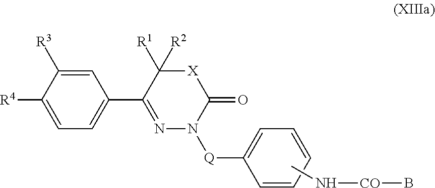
C1=C([R3])C([R4])=CC=C1C1=NN([Q]C2=CC=CC=C2)C(=O)[X]C1([R1])[R2].CN[CO]B
